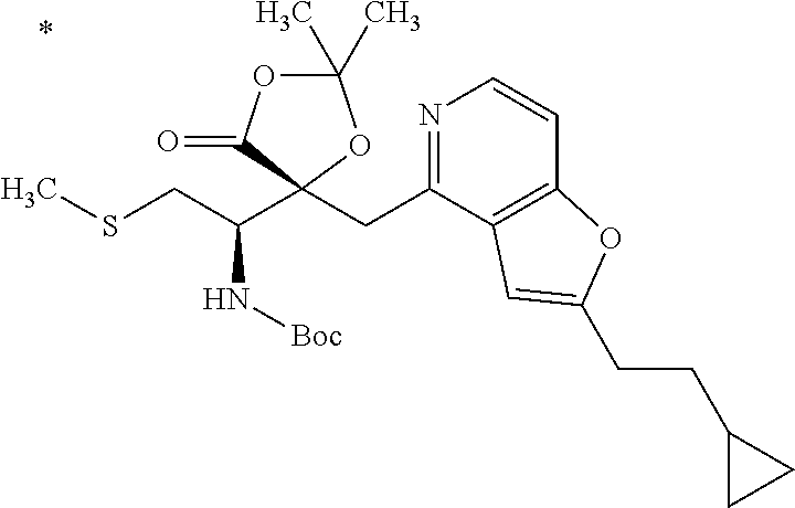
CSCC(C1(CC2=NC=CC3=C2C=C(CCC2CC2)O3)OC(C)(C)OC1=O)N[Boc]
